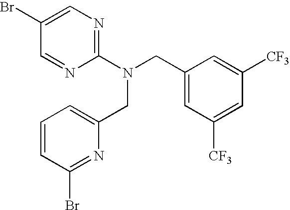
C1(N(CC2=CC([CF3])=CC([CF3])=C2)CC2=CC=CC(Br)=N2)=NC=C(Br)C=N1
